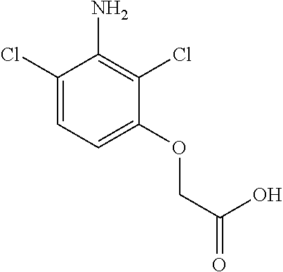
C1(Cl)=CC=C(OCC(=O)O)C(Cl)=C1N
